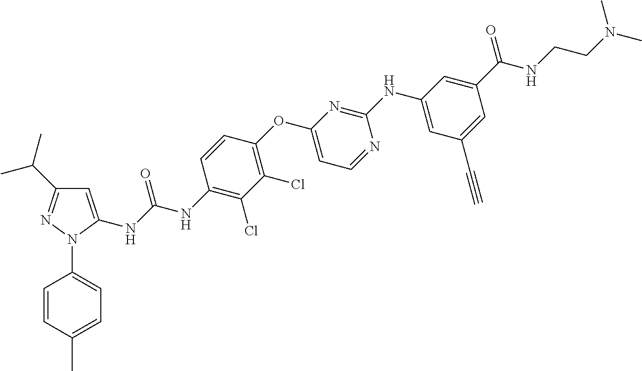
C1=C(NC(NC2=C(Cl)C(Cl)=C(OC3=CC=NC(NC4=CC(C#C)=CC(C(=O)NCCN(C)C)=C4)=N3)C=C2)=O)N(C2=CC=C(C)C=C2)N=C1C(C)C
